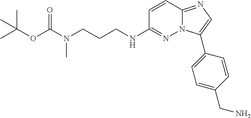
C1=CC2=NC=C(C3=CC=C(CN)C=C3)N2N=C1NCCCN(C(OC(C)(C)C)=O)C
